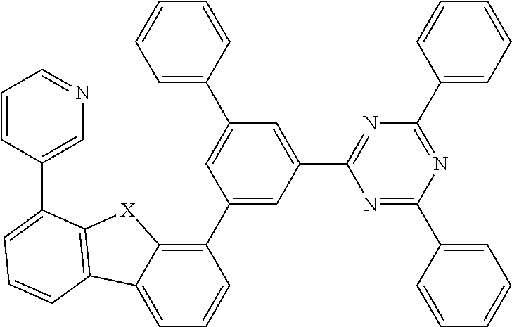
C1(C2=CC(C3=NC(C4=CC=CC=C4)=NC(C4=CC=CC=C4)=N3)=CC(C3=CC=CC=C3)=C2)=C2C(=CC=C1)C1=C([X]2)C(C2=CN=CC=C2)=CC=C1
